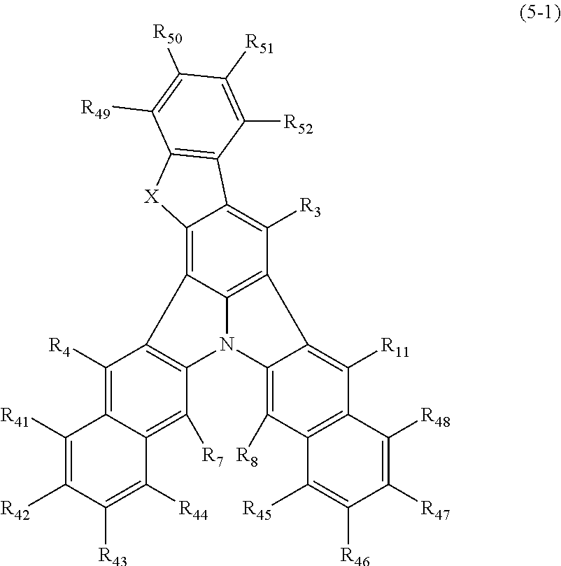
C1([R4])=C2C(=C([R7])C3=C1C1=C4C(=C([R3])C5=C1N3C1=C([R8])C3=C(C([R11])=C15)C([R48])=C([R47])C([R46])=C3[R45])C1=C([X]4)C([R49])=C([R50])C([R51])=C1[R52])C([R44])=C([R43])C([R42])=C2[R41]
